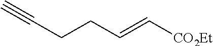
C(CCC=C[CO2Et])#C
